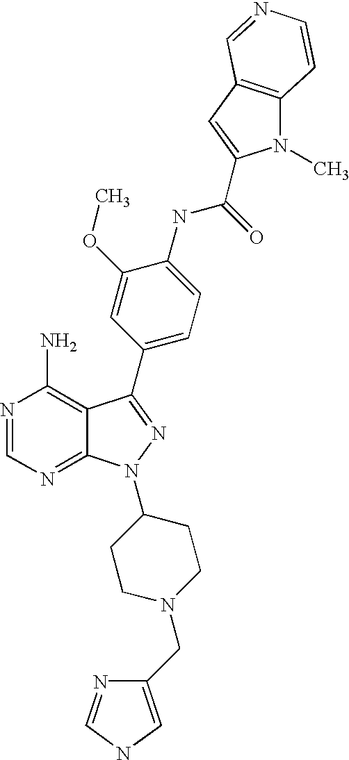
N1=CN=C2C(=C1N)C(C1=CC=C(NC(=O)C3=CC4=C(N3C)C=CN=C4)C(OC)=C1)=NN2C1CCN(CC2=CNC=N2)CC1
